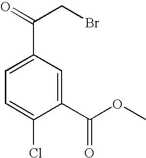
C1=C(C(=O)CBr)C=C(C(OC)=O)C(Cl)=C1
